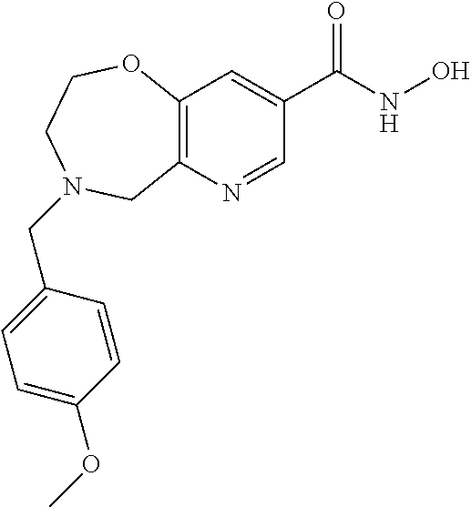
C12=C(N=CC(C(NO)=O)=C1)CN(CC1=CC=C(OC)C=C1)CCO2
